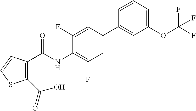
C1(C(NC2=C(F)C=C(C3=CC(OC(F)(F)F)=CC=C3)C=C2F)=O)=C(C(O)=O)SC=C1
